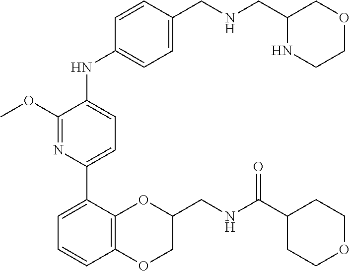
COC1=NC(C2=CC=CC3=C2OC(CNC(C2CCOCC2)=O)CO3)=CC=C1NC1=CC=C(CNCC2COCCN2)C=C1
